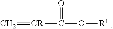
[CR](C(O[R1])=O)=C
